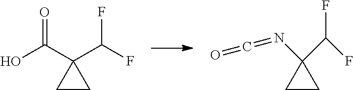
C1CC1(C(O)=O)C(F)F.C1CC1(N=C=O)C(F)F
